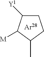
C1C([Y1])C([M])C(C)C1
